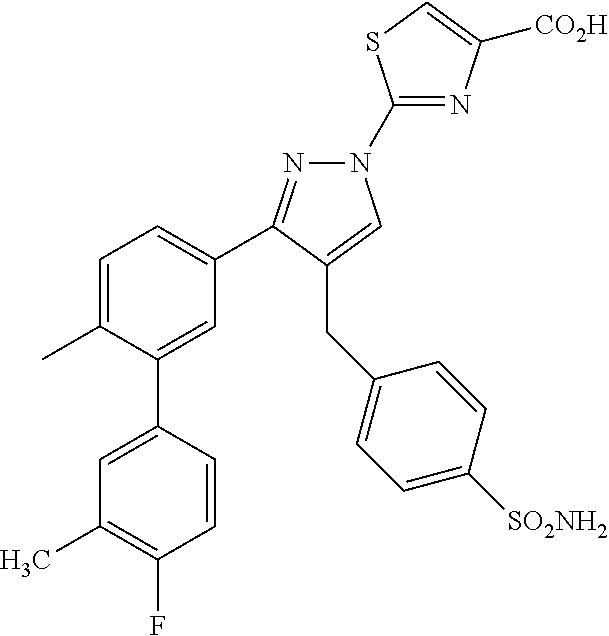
C1(N2N=C(C3=CC=C(C)C(C4=CC(C)=C(F)C=C4)=C3)C(CC3=CC=C([SO2NH2])C=C3)=C2)=NC([CO2H])=CS1
